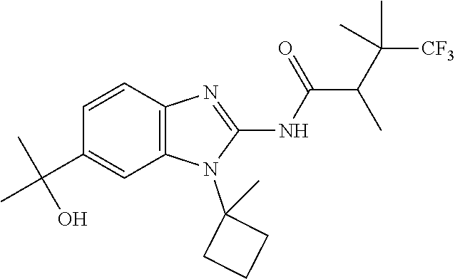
C1=CC2=C(C=C1C(C)(C)O)N(C1(C)CCC1)C(NC(=O)C(C([CF3])(C)C)C)=N2
